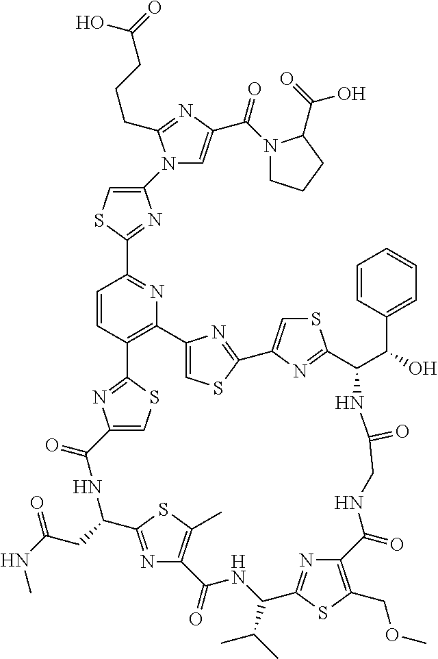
C1(N2C=C(C(N3CCCC3C(=O)O)=O)N=C2CCCC(=O)O)=CSC(C2=NC3=C(C=C2)C2=NC(=CS2)C(=O)NC(CC(NC)=O)C2=NC(=C(C)S2)C(=O)NC(C(C)C)C2=NC(=C(COC)S2)C(=O)NCC(=O)NC(C(C2=CC=CC=C2)O)C2=NC(=CS2)C2=NC3=CS2)=N1
